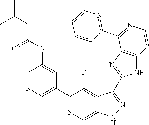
C1=NC=C(C2=NC=C3C(=C2F)C(C2=NC4=C(N2)C=CN=C4C2=NC=CC=C2)=NN3)C=C1NC(CC(C)C)=O
